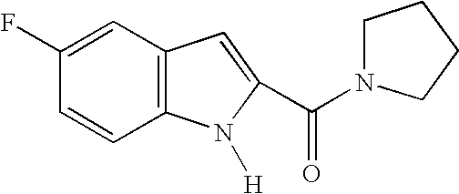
C1=C(F)C=CC2=C1C=C(C(=O)N1CCCC1)N2[H]
